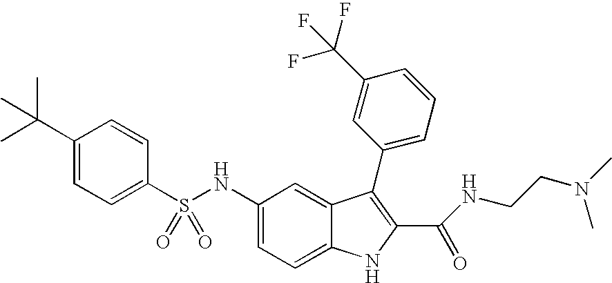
N(C1=CC=C2C(=C1)C(C1=CC=CC(C(F)(F)F)=C1)=C(C(=O)NCCN(C)C)N2)S(C1=CC=C(C(C)(C)C)C=C1)(=O)=O
